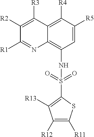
C1([R2])=C([R3])C2=C([R4])C([R5])=CC(NS(C3=C([R13])C([R12])=C([R11])S3)(=O)=O)=C2N=C1[R1]
